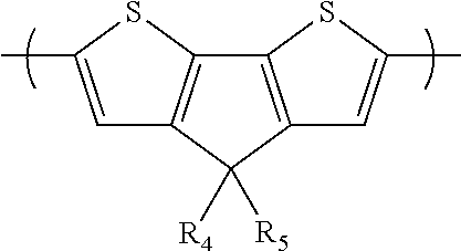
CC1=CC2=C(S1)C1=C(C2([R4])[R5])C=C(C)S1
